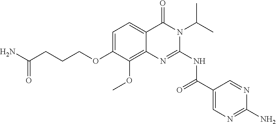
C1=C(OCCCC(N)=O)C(OC)=C2C(=C1)C(=O)N(C(C)C)C(NC(=O)C1=CN=C(N)N=C1)=N2
